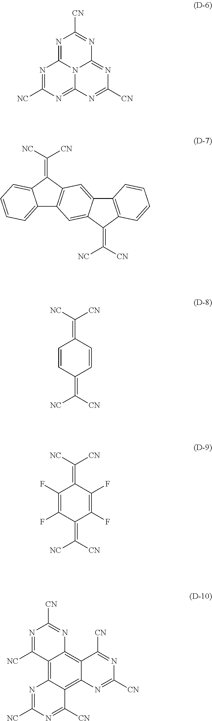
N1=C([NC])N=C2N3C1=NC([CN])=NC3=NC([CN])=N2.C12=CC=CC=C1C(=C([NC])[CN])C1=C2C=C2C(=C1)C1=C(C2=C([CN])[NC])C=CC=C1.C1=CC(=C([NC])[CN])C=CC1=C([NC])[CN].C1(F)=C(F)C(=C([NC])[CN])C(F)=C(F)C1=C([NC])[CN].C12=C3C(=C4C(=C1N=C([CN])N=C2[NC])C([CN])=NC([CN])=N4)C([CN])=NC([NC])=N3
